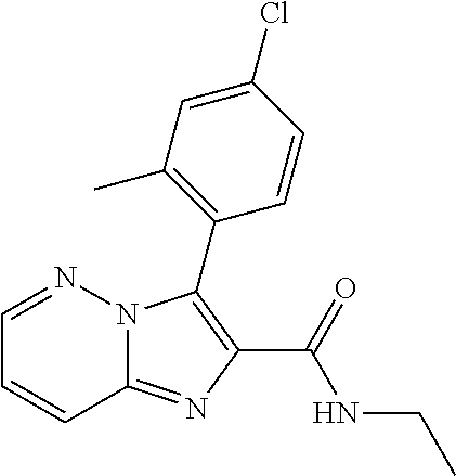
C12=NC(C(=O)NCC)=C(C3=C(C)C=C(Cl)C=C3)N1N=CC=C2
